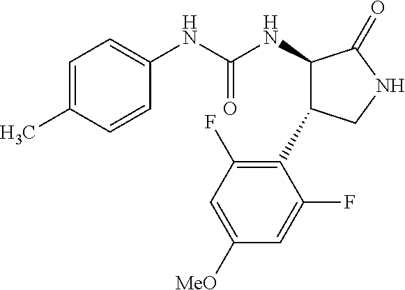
C1=CC(C)=CC=C1NC(NC1C(C2=C(F)C=C([MeO])C=C2F)CNC1=O)=O
